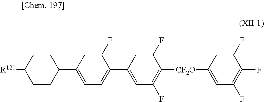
C1(C2=CC=C(C3CCC([R120])CC3)C=C2F)=CC(F)=C([CF2O]C2=CC(F)=C(F)C(F)=C2)C(F)=C1
